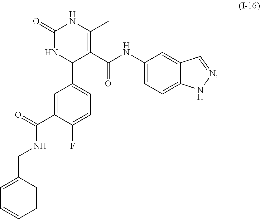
C1(CNC(C2=CC(C3C(C(=O)NC4=CC=C5C(=C4)C=NN5)=C(C)NC(=O)N3)=CC=C2F)=O)=CC=CC=C1
